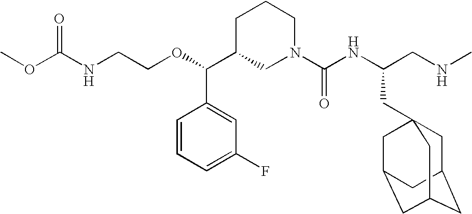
O=C(NCCOC(C1CN(C(NC(CNC)CC23CC4CC(CC(C2)C4)C3)=O)CCC1)C1=CC(F)=CC=C1)OC
